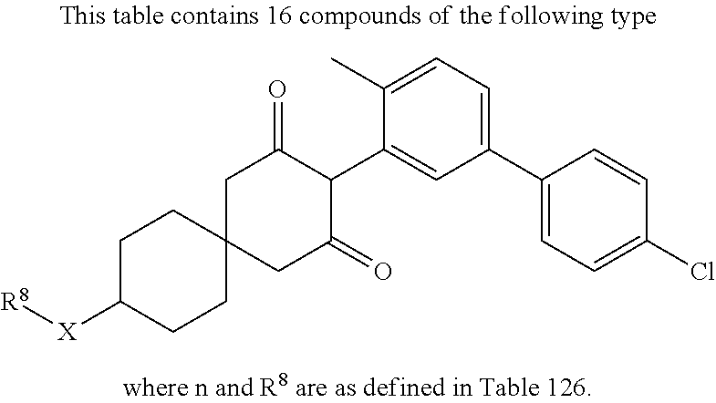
C1C(=O)C(C2=CC(C3=CC=C(Cl)C=C3)=CC=C2C)C(=O)CC12CCC([X][R8])CC2
